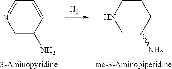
C1NCC(N)CC1.C1=NC=C(N)C=C1.[H2]
